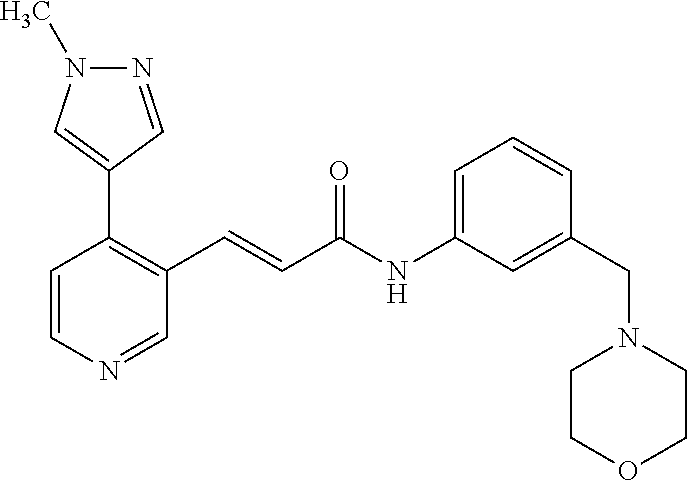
N1=CC(C2=C(C=CC(NC3=CC=CC(CN4CCOCC4)=C3)=O)C=NC=C2)=CN1C
